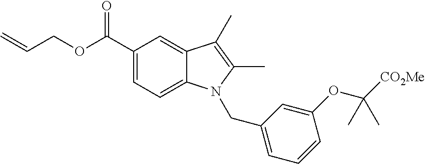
C(COC(C1=CC=C2C(=C1)C(C)=C(C)N2CC1=CC=CC(OC([CO2Me])(C)C)=C1)=O)=C
